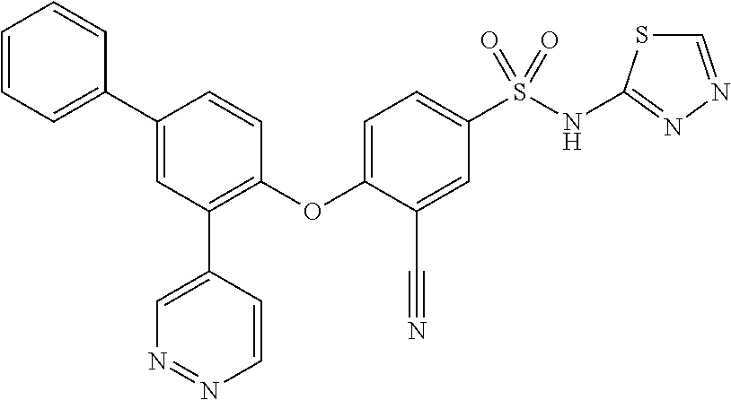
C1=CC=C(C2=CC(C3=CN=NC=C3)=C(OC3=CC=C(S(NC4=NN=CS4)(=O)=O)C=C3C#N)C=C2)C=C1
